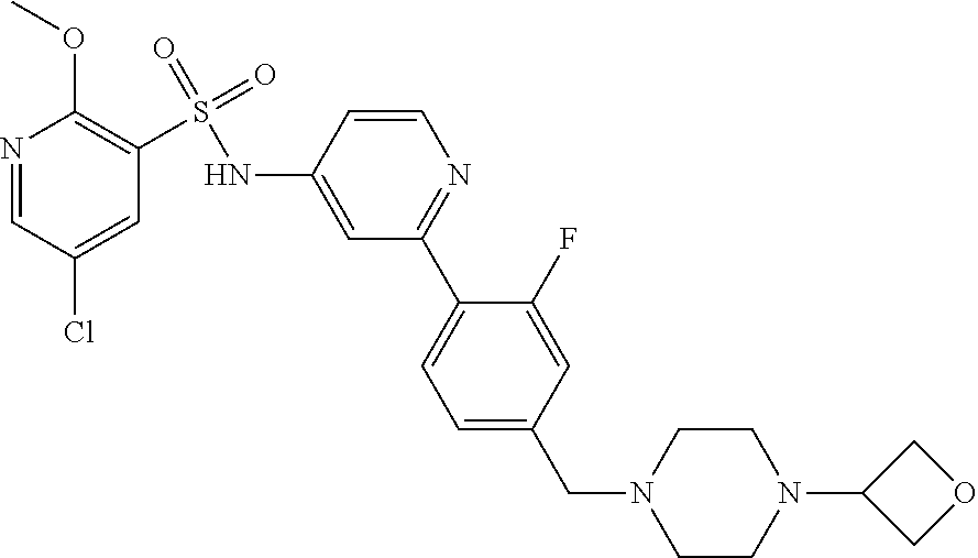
C1=C(CN2CCN(C3COC3)CC2)C=C(F)C(C2=NC=CC(NS(=O)(=O)C3=C(OC)N=CC(Cl)=C3)=C2)=C1
